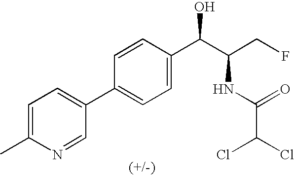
C1(C2=CC=C(C(C(CF)NC(C(Cl)Cl)=O)O)C=C2)=CC=C(C)N=C1
